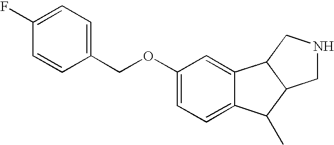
C1(OCC2=CC=C(F)C=C2)=CC=C2C(=C1)C1C(C2C)CNC1
